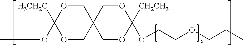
O1CC2(COC1([H3CH2C])OC)COC([CH2CH3])(OCCOCCC)OC2
